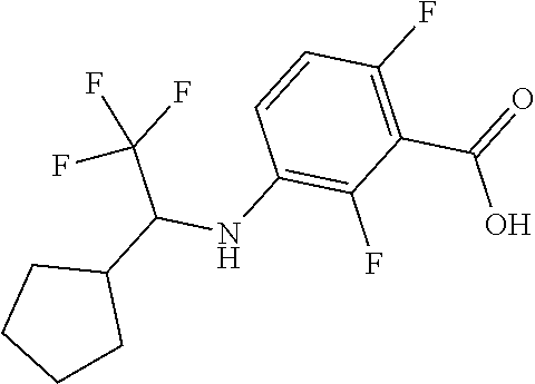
OC(C1=C(F)C=CC(NC(C2CCCC2)C(F)(F)F)=C1F)=O
